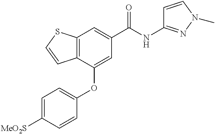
C12=C(C(OC3=CC=C([MeO2S])C=C3)=CC(C(NC3=NN(C)C=C3)=O)=C1)C=CS2
